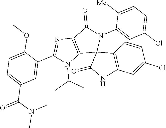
C12=C(C(=O)N(C3=CC(Cl)=CC=C3[Me])C13C(=O)NC1=C3C=CC(Cl)=C1)N=C(C1=CC(C(=O)N(C)C)=CC=C1OC)N2C(C)C
